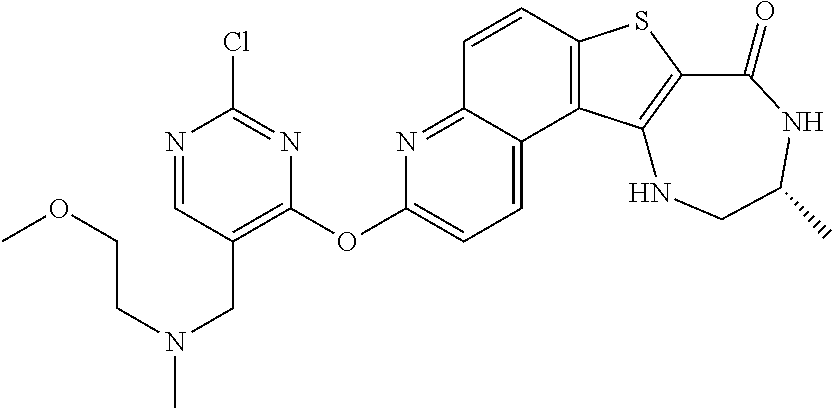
C1=CC2=C(C3=CC=C(OC4=C(CN(CCOC)C)C=NC(Cl)=N4)N=C13)C1=C(S2)C(=O)NC(C)CN1
